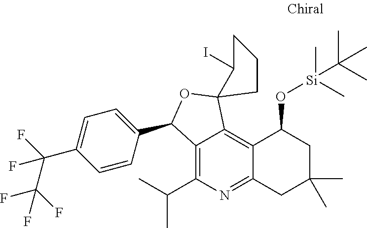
C12=C(C(C)C)N=C3C(=C1C1(OC2C2=CC=C(C(F)(F)C(F)(F)F)C=C2)C(I)CCC1)C(O[Si](C)(C(C)(C)C)C)CC(C)(C)C3
